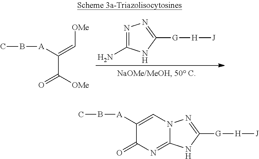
N1=C(N)NC([G][H][J])=N1.C(C([OMe])=O)([A]BC)=C[OMe].C1([A]BC)=CN2C(=NC1=O)NC([G][H][J])=N2
